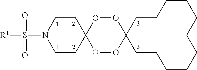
[R1]S(=O)(=O)N1CCC2(CC1)OOC1(OO2)CCCCCCCCCCC1
